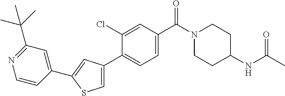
C1CN(C(C2=CC=C(C3=CSC(C4=CC(C(C)(C)C)=NC=C4)=C3)C(Cl)=C2)=O)CCC1NC(C)=O
